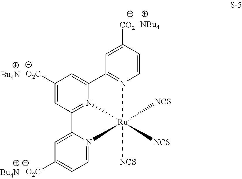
C1([O2C])=CC2=N3C(=C1)C1=N(C=CC([CO2])=C1)[Ru]3([NCS])([NCS])([NCS])N1=CC=C([O2C])C=C21.[NBu4]
